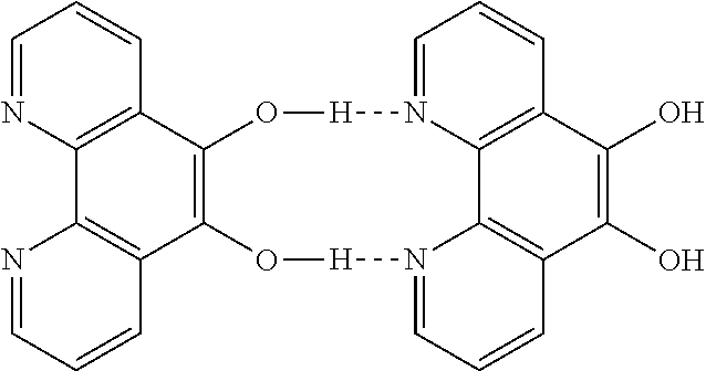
C1=NC2=C(C=C1)C1=C(C3=C2N=CC=C3)O[H]N2=CC=CC3=C2C2=C(C=CC=N2[H]O1)C(O)=C3O
